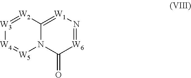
[W3]1=[W2]C2=[W1]N=[W6]C(=O)N2[W5]=[W4]1
